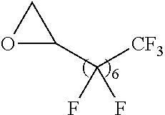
O1C(C([CF3])(F)F)C1
